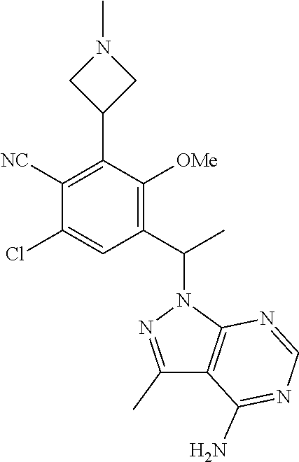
C1([NC])=C(C2CN(C)C2)C([OMe])=C(C(C)N2N=C(C)C3=C2N=CN=C3N)C=C1Cl
